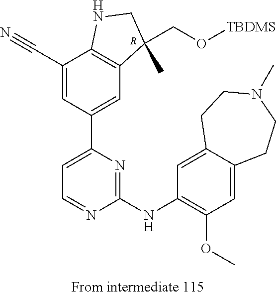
[R].C1(C#N)=CC(C2=CC=NC(NC3=C(OC)C=C4C(=C3)CCN(C)CC4)=N2)=CC2=C1NCC2(C)CO[TBDMS]
